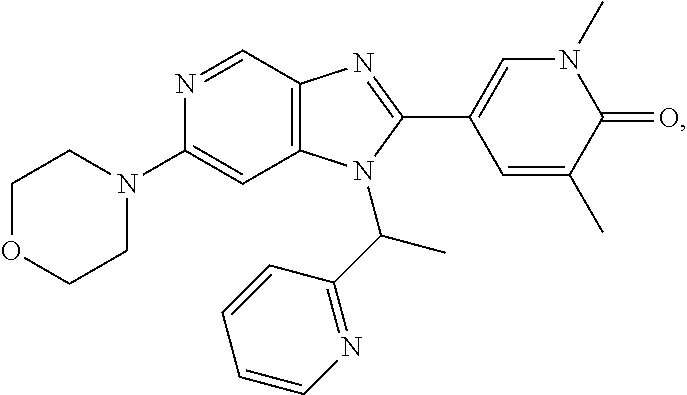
C1(N2CCOCC2)=CC2=C(C=N1)N=C(C1=CN(C)C(=O)C(C)=C1)N2C(C1=NC=CC=C1)C
